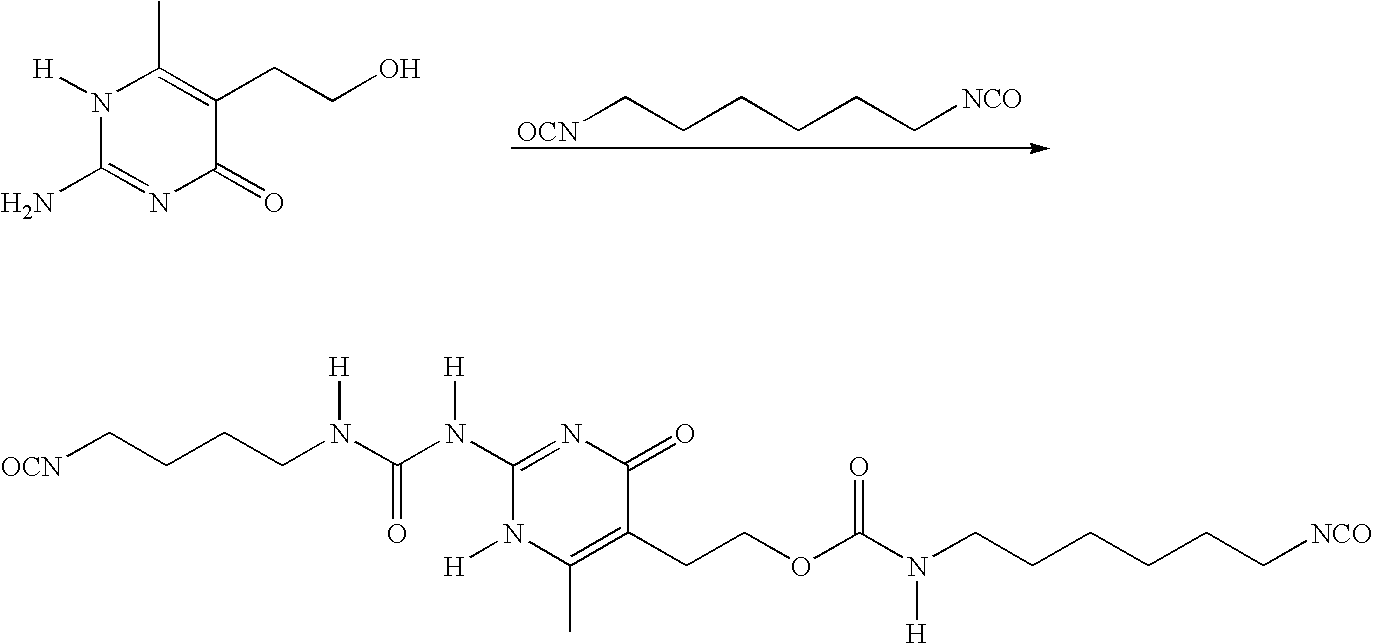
N1([H])C(N)=NC(=O)C(CCO)=C1C.[OCN]CCCCCC[NCO].[OCN]CCCCN(C(=O)N(C1=NC(=O)C(CCOC(=O)N(CCCCCC[NCO])[H])=C(C)N1[H])[H])[H]
